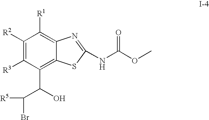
C1([R2])=C([R3])C(C(C([R5])Br)O)=C2C(=C1[R1])N=C(NC(OC)=O)S2
